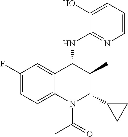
FC1=CC=C2C(=C1)C(NC1=NC=CC=C1O)C(C)C(C1CC1)N2C(=O)C
